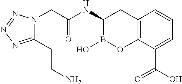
C12=C(C(C(O)=O)=CC=C1)OB(O)C(NC(CN1C(CCN)=NN=N1)=O)C2
